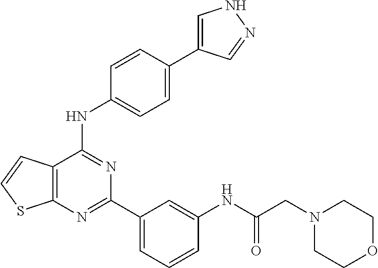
C12=C(C(NC3=CC=C(C4=CNN=C4)C=C3)=NC(C3=CC=CC(NC(CN4CCOCC4)=O)=C3)=N1)C=CS2
